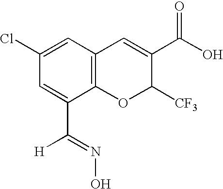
C1(C([H])=NO)=CC(Cl)=CC2=C1OC([CF3])C(C(O)=O)=C2
